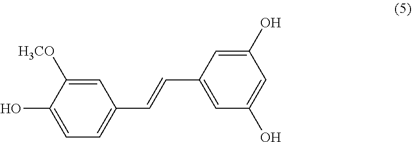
C1(O)=CC=C(C=CC2=CC(O)=CC(O)=C2)C=C1[H3CO]
